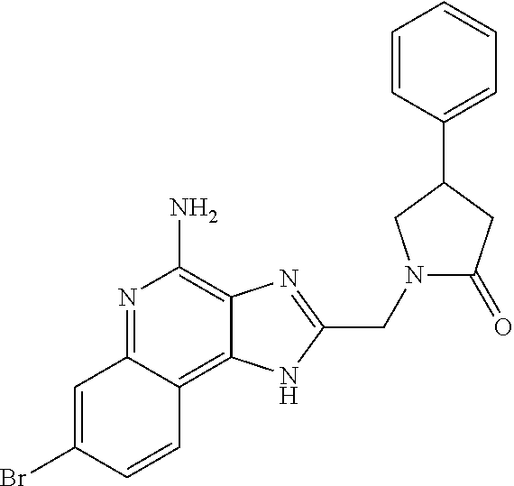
C1=C(Br)C=CC2=C3C(=C(N)N=C12)N=C(CN1C(=O)CC(C2=CC=CC=C2)C1)N3
